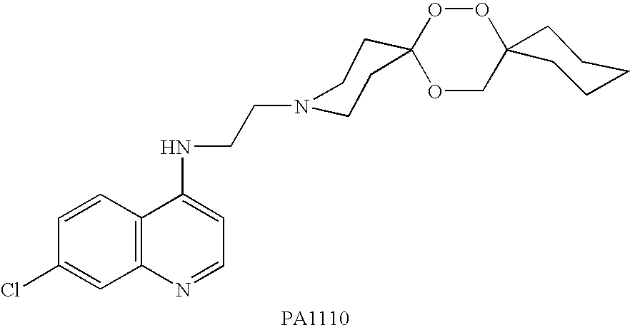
C1(Cl)=CC2=C(C=C1)C(NCCN1CCC3(CC1)OCC1(OO3)CCCCC1)=CC=N2
